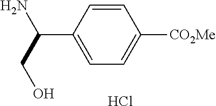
C1=CC(C(N)CO)=CC=C1[CO2Me].Cl
